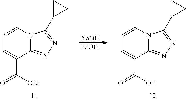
C1=CN2C(=NN=C2C2CC2)C(C(=O)O)=C1.C1=CN2C(=NN=C2C2CC2)C(C(=O)[OEt])=C1.[NaOH].[EtOH]
